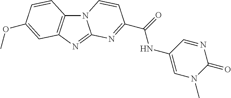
N12C3=C(N=C1N=C(C(=O)NC1=CN(C)C(=O)N=C1)C=C2)C=C(OC)C=C3
